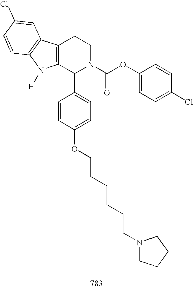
C12=C(C(C3=CC=C(OCCCCCCN4CCCC4)C=C3)N(C(OC3=CC=C(Cl)C=C3)=O)CC1)N([H])C1=C2C=C(Cl)C=C1
